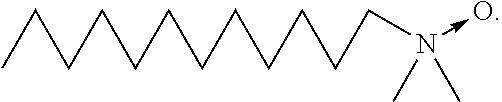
C(CCCCCCCCCCN(C)(C)->O)C
